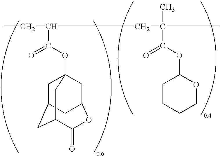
CCC(CC(C)(C)C(OC1CCCCO1)=O)C(OC12CC3CC(C1)C(=O)OC(C2)C3)=O
